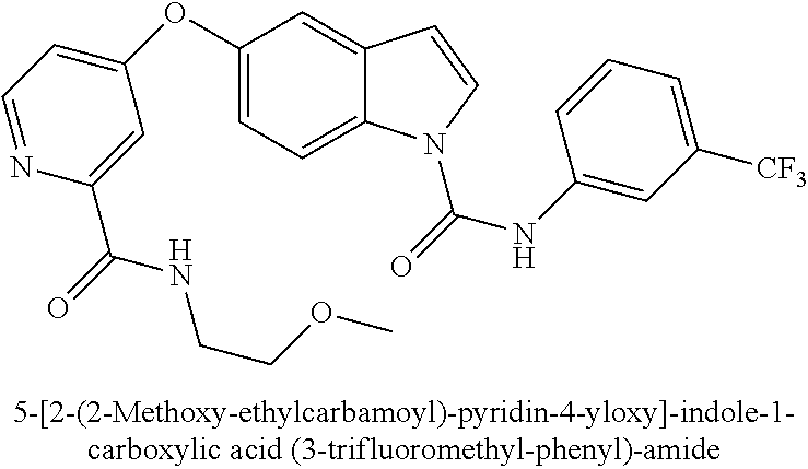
C1(OC2=CC=NC(C(NCCOC)=O)=C2)=CC=C2C(=C1)C=CN2C(=O)NC1=CC([CF3])=CC=C1
